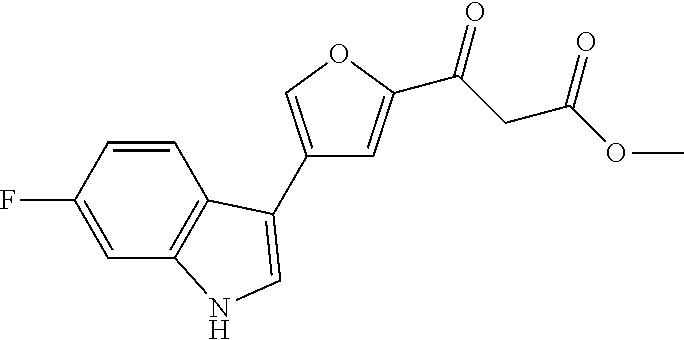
C1(C2=CNC3=C2C=CC(F)=C3)=COC(C(CC(OC)=O)=O)=C1
